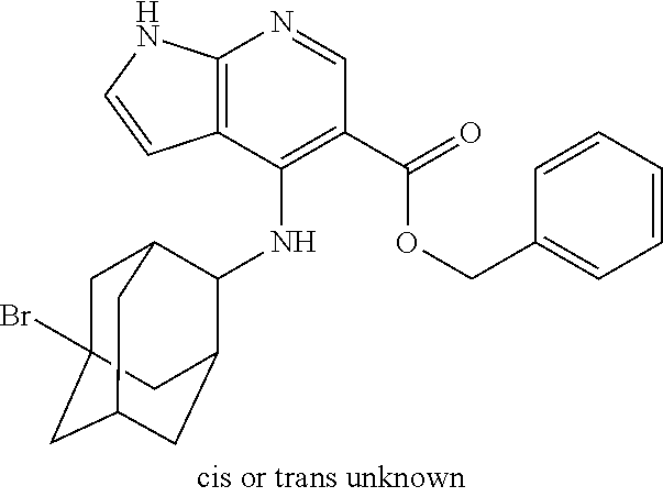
C12=C(C(NC3C4CC5CC(Br)(CC3C5)C4)=C(C(=O)OCC3=CC=CC=C3)C=N1)C=CN2
